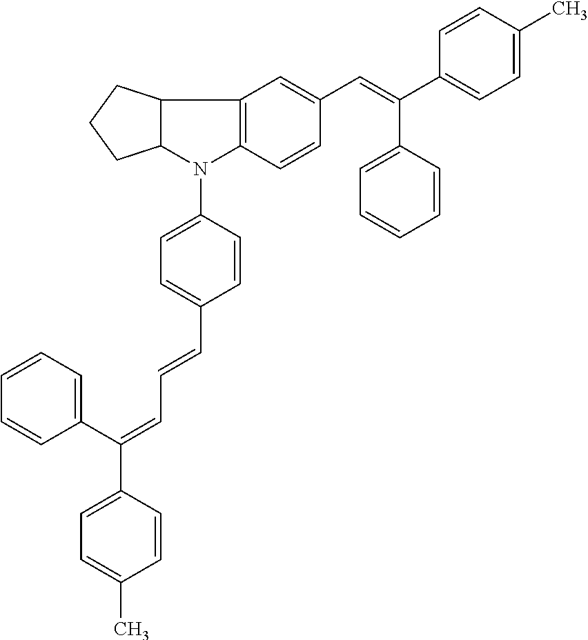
C12=C(C=CC(C=C(C3=CC=CC=C3)C3=CC=C(C)C=C3)=C1)N(C1=CC=C(C=CC=C(C3=CC=CC=C3)C3=CC=C(C)C=C3)C=C1)C1C2CCC1
